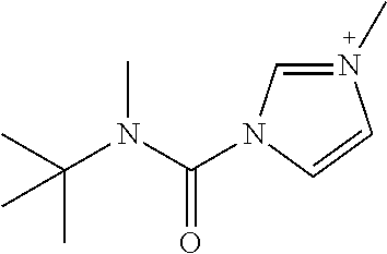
N1(C)=CN(C(N(C(C)(C)C)C)=O)C=C1
